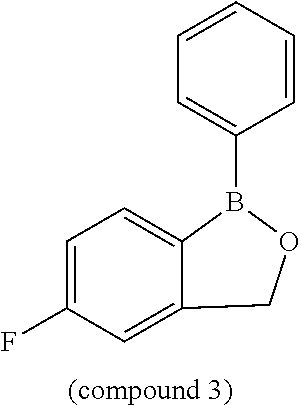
C1=CC=CC(B2OCC3=CC(F)=CC=C32)=C1
